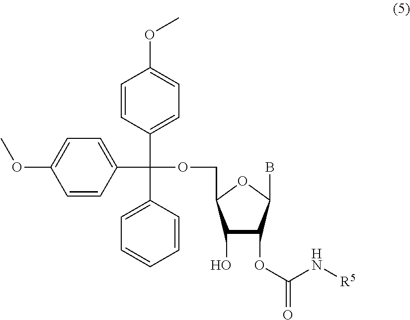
C1=CC(C(C2=CC=C(OC)C=C2)(C2=CC=CC=C2)OCC2C(O)C(OC(=O)N[R5])C(B)O2)=CC=C1OC
